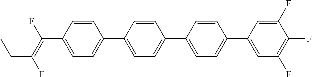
C(C1=CC=C(C2=CC=C(C3=CC=C(C4=CC(F)=C(F)C(F)=C4)C=C3)C=C2)C=C1)(=C(F)CC)F
